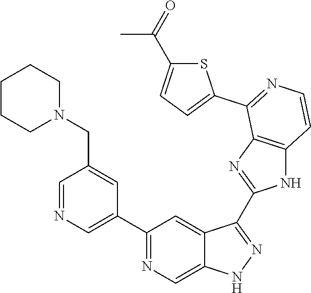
C1=NC=C(C2=NC=C3C(=C2)C(C2=NC4=C(N2)C=CN=C4C2=CC=C(C(=O)C)S2)=NN3)C=C1CN1CCCCC1
